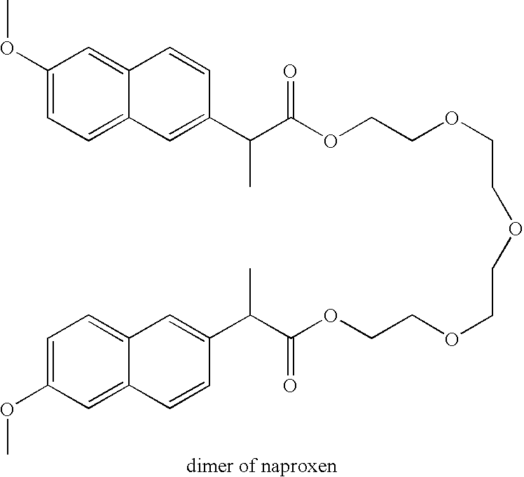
C1=C(OC)C=C2C(=C1)C=C(C(C(OCCOCCOCCOCCOC(C(C1=CC3=CC=C(OC)C=C3C=C1)C)=O)=O)C)C=C2
